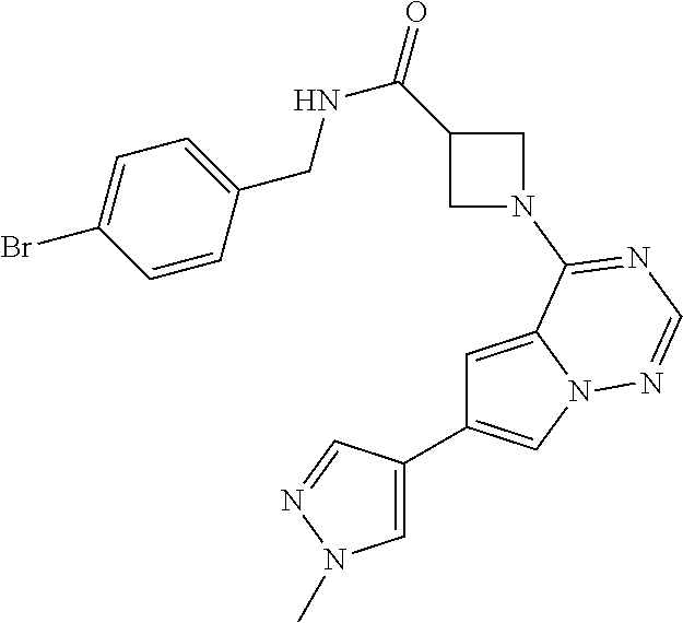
C1=C2N(C=C1C1=CN(C)N=C1)N=CN=C2N1CC(C(=O)NCC2=CC=C(Br)C=C2)C1
